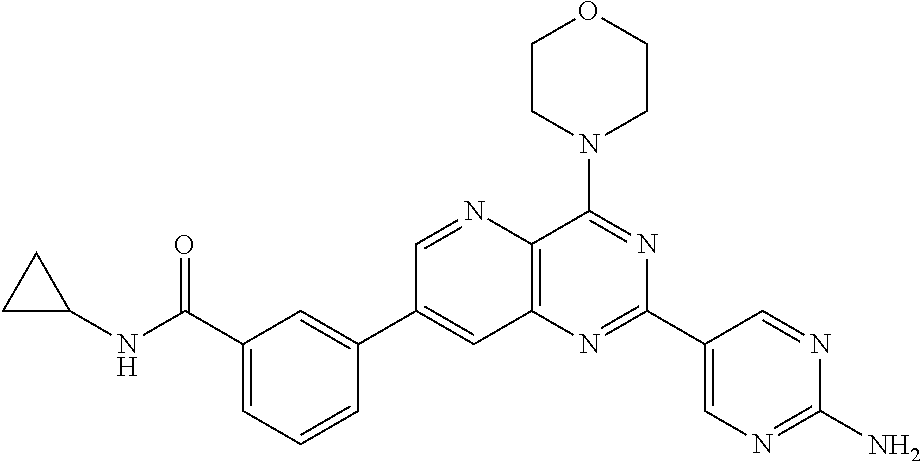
C1(C(NC2CC2)=O)=CC=CC(C2=CC3=C(N=C2)C(N2CCOCC2)=NC(C2=CN=C(N)N=C2)=N3)=C1
